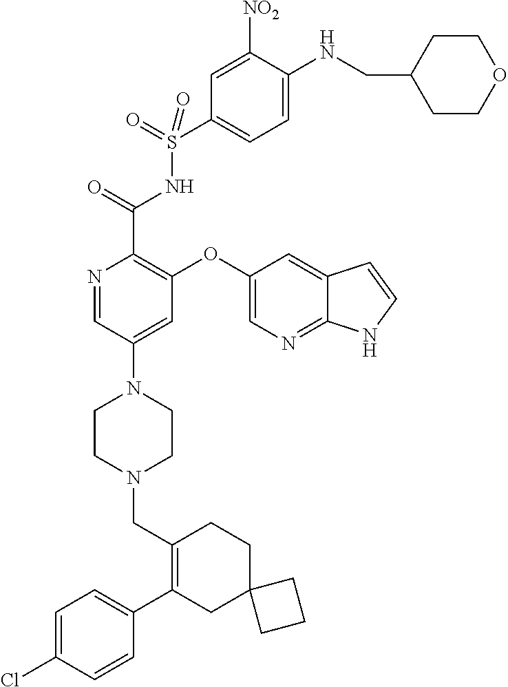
C1=C(Cl)C=CC(C2=C(CN3CCN(C4=CC(OC5=CN=C6C(=C5)C=CN6)=C(C(=O)NS(=O)(=O)C5=CC=C(NCC6CCOCC6)C([NO2])=C5)N=C4)CC3)CCC3(C2)CCC3)=C1
